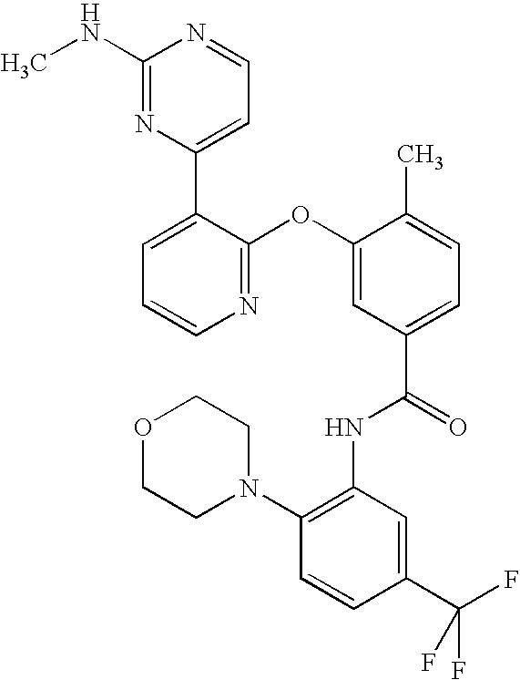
N1=C(OC2=CC(C(=O)NC3=C(N4CCOCC4)C=CC(C(F)(F)F)=C3)=CC=C2C)C(C2=CC=NC(NC)=N2)=CC=C1
